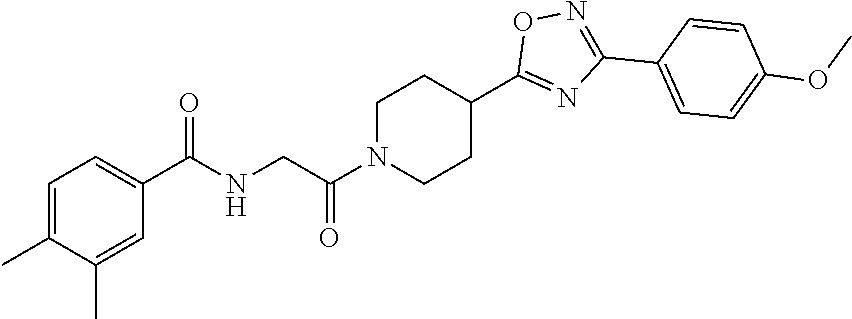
C1=C(C)C(C)=CC(C(NCC(N2CCC(C3=NC(C4=CC=C(OC)C=C4)=NO3)CC2)=O)=O)=C1
